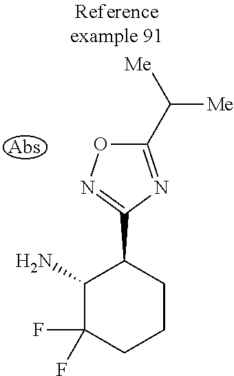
NC1C(F)(F)CCCC1C1=NOC(C([Me])[Me])=N1
